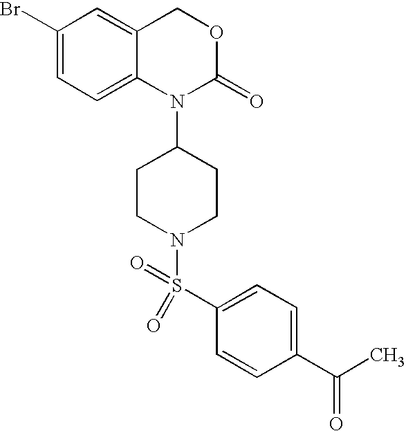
C1(Br)=CC=C2C(=C1)COC(=O)N2C1CCN(S(C2=CC=C(C(C)=O)C=C2)(=O)=O)CC1
